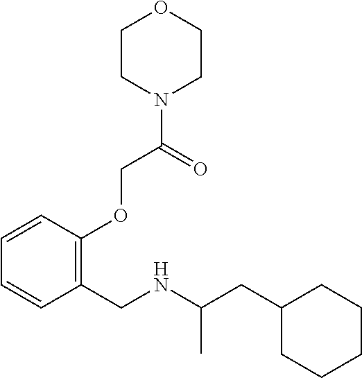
C1C(CC(NCC2=C(OCC(N3CCOCC3)=O)C=CC=C2)C)CCCC1
